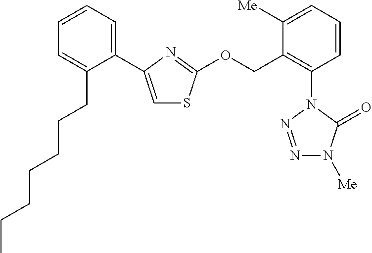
C1(C2=CSC(OCC3=C(N4C(=O)N([Me])N=N4)C=CC=C3[Me])=N2)=CC=CC=C1CCCCCCC
